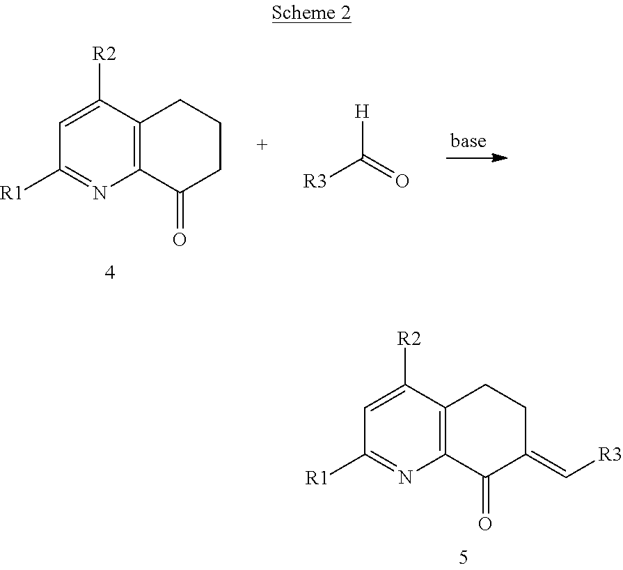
C1=C([R2])C2=C(N=C1[R1])C(=O)CCC2.[R3]C(=O)[H].C1=C([R2])C2=C(N=C1[R1])C(=O)C(=C[R3])CC2
